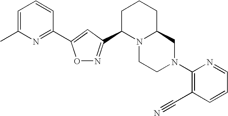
C1=C(C)N=C(C2=CC(C3N4C(CCC3)CN(C3=C(C#N)C=CC=N3)CC4)=NO2)C=C1
